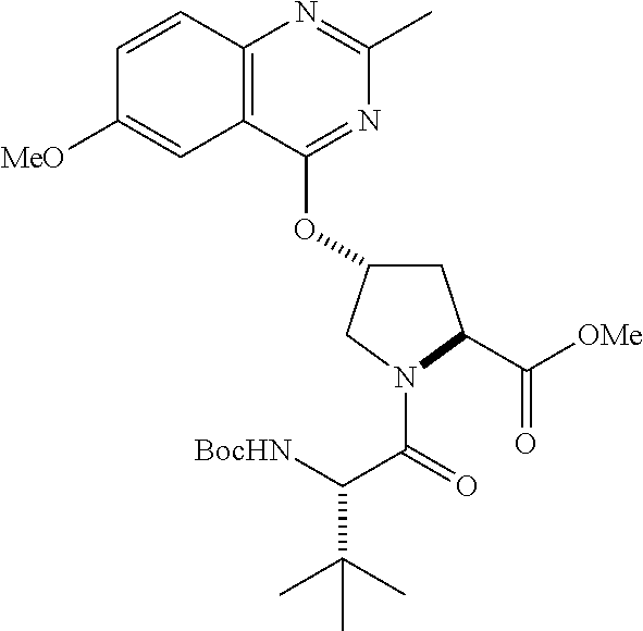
C1C(OC2=NC(C)=NC3=C2C=C([MeO])C=C3)CN(C(=O)C([BocHN])C(C)(C)C)C1C(=O)[OMe]
